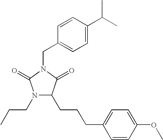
N1(CCC)C(CCCC2=CC=C(OC)C=C2)C(=O)N(CC2=CC=C(C(C)C)C=C2)C1=O
